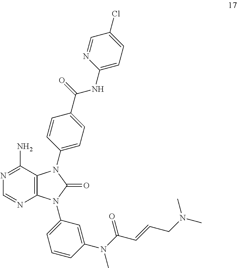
N1=C(N)C2=C(N=C1)N(C1=CC=CC(N(C(C=CCN(C)C)=O)C)=C1)C(=O)N2C1=CC=C(C(NC2=CC=C(Cl)C=N2)=O)C=C1
